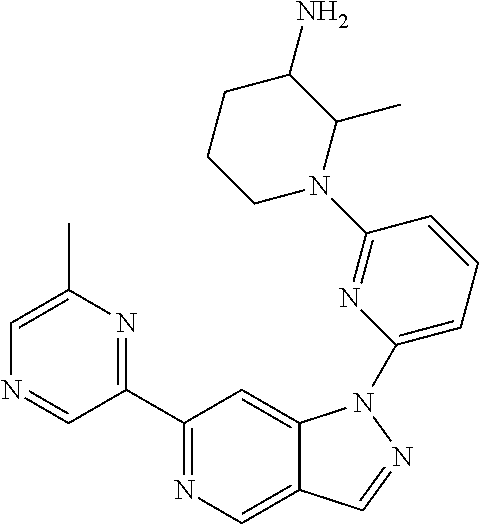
C1(C2=NC(C)=CN=C2)=NC=C2C(=C1)N(C1=CC=CC(N3C(C)C(N)CCC3)=N1)N=C2
